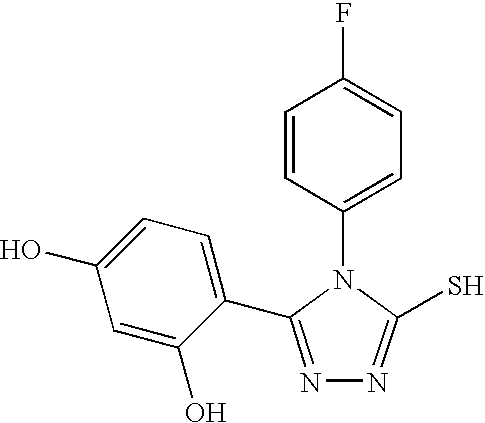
C1(N2C(S)=NN=C2C2=CC=C(O)C=C2O)=CC=C(F)C=C1
